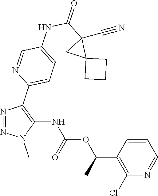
N1=NC(C2=CC=C(NC(C3(C#N)CC34CCC4)=O)C=N2)=C(NC(OC(C2=C(Cl)N=CC=C2)C)=O)N1C
